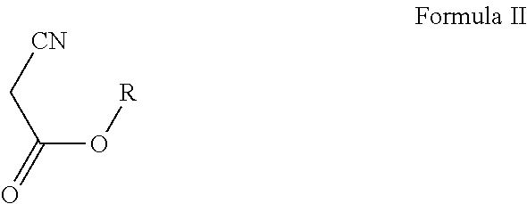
C([CN])C(=O)O[R]
